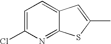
C1=C(Cl)N=C2C(=C1)C=C(C)S2
